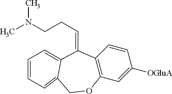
C(CCN(C)C)=C1C2=C(C=C([OGluA])C=C2)OCC2=CC=CC=C21
